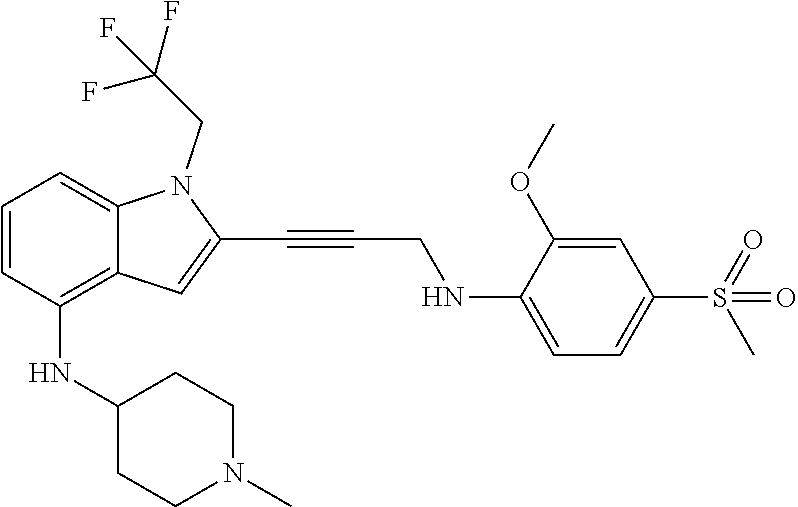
N1(C)CCC(NC2=C3C(=CC=C2)N(CC(F)(F)F)C(C#CCNC2=CC=C(S(=O)(=O)C)C=C2OC)=C3)CC1
